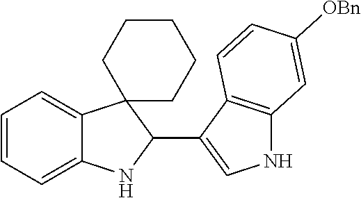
C1=CC=C2C(=C1)C1(C(C3=CNC4=C3C=CC([OBn])=C4)N2)CCCCC1
